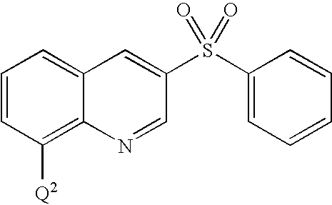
C1=CC([Q2])=C2C(=C1)C=C(S(C1=CC=CC=C1)(=O)=O)C=N2
